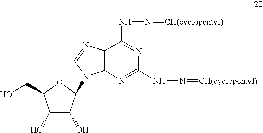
C1(O)C(O)C(N2C3=C(N=C2)C(NN=[CH(cyclopentyl)])=NC(NN=[CH(cyclopentyl)])=N3)OC1CO
